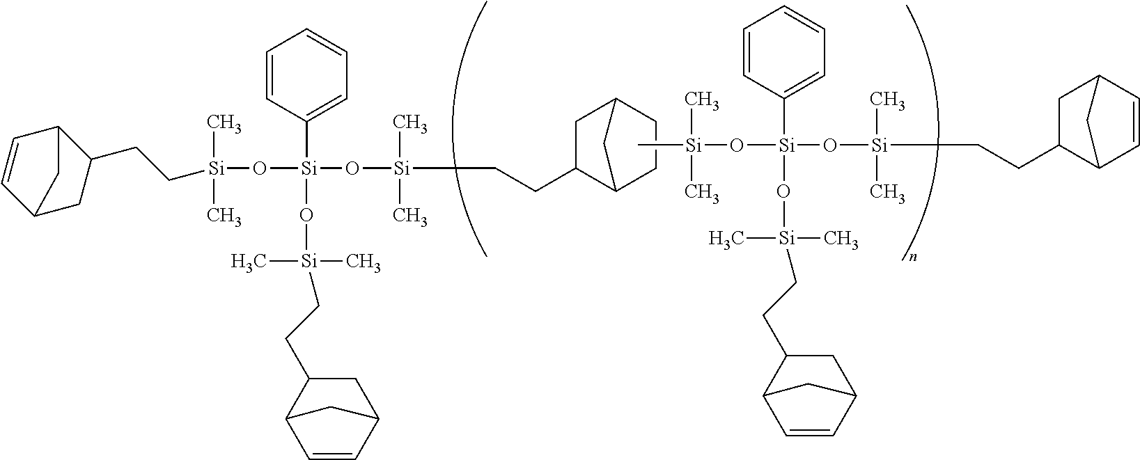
C([Si](O[Si](O[Si](CCC1C2CCC(C1)C2)(C)C)(O[Si](CCC1C2C=CC(C1)C2)(C)C)C1=CC=CC=C1)(C)C)CC1C2C=CC(C1)C2.C[Si](O[Si](O[Si](CCC1C2C=CC(C1)C2)(C)C)(O[Si](CCC1C2C=CC(C1)C2)(C)C)C1=CC=CC=C1)(C)C
